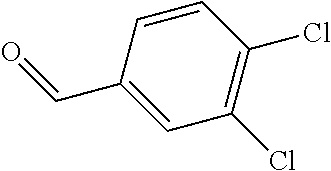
C1(C=O)=CC(Cl)=C(Cl)C=C1
